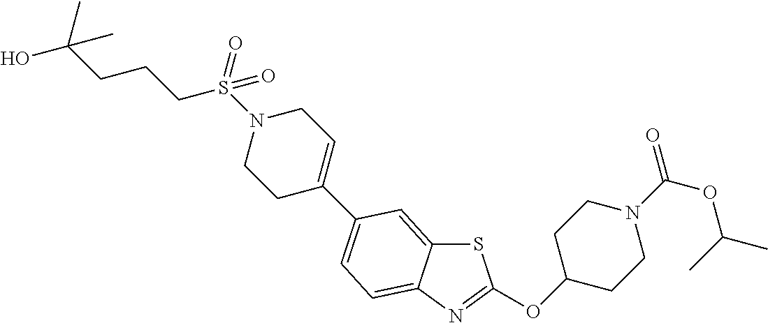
S1C2=CC(C3=CCN(S(CCCC(C)(O)C)(=O)=O)CC3)=CC=C2N=C1OC1CCN(C(OC(C)C)=O)CC1
